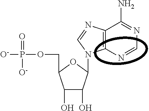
[O-]P(OCC1C(O)C(O)C(N2C3=C(C(N)=NC=N3)N=C2)O1)(=O)[O-]
